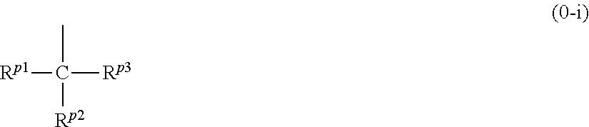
[Rp1]C([Rp3])(C)[Rp2]
